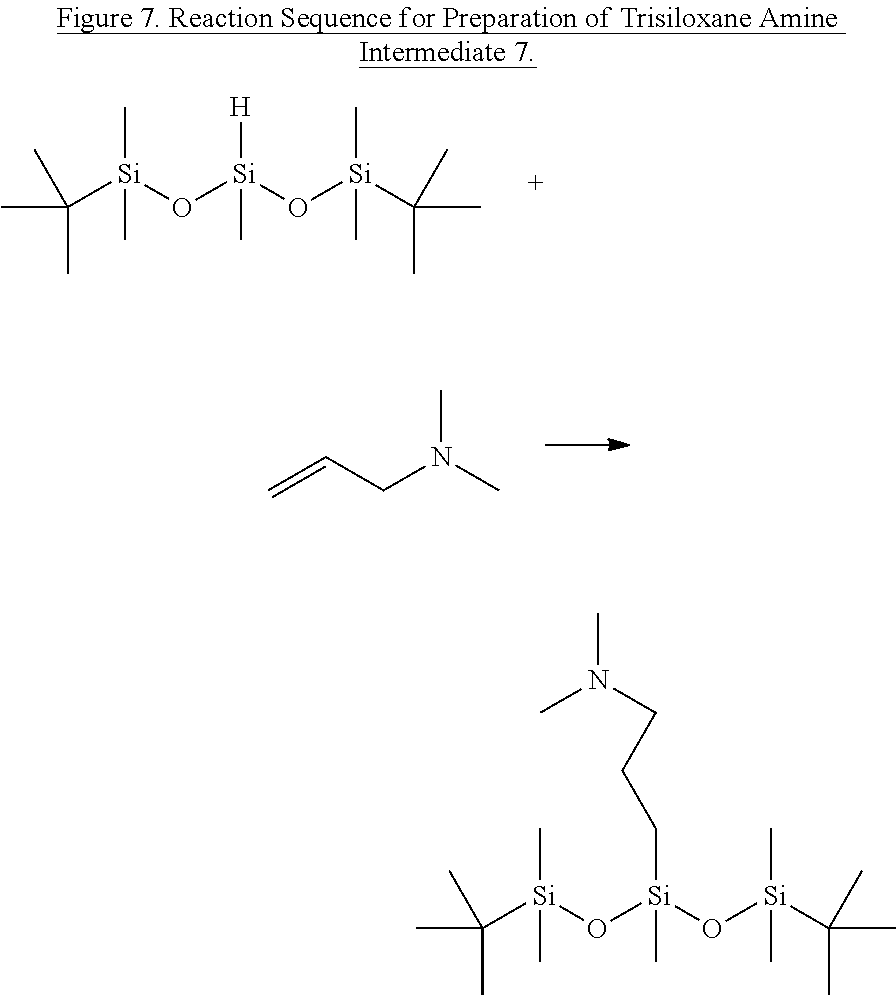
C=CCN(C)C.C([Si](O[Si](O[Si](C(C)(C)C)(C)C)([H])C)(C)C)(C)(C)C.C([Si](O[Si](O[Si](C(C)(C)C)(C)C)(CCCN(C)C)C)(C)C)(C)(C)C
